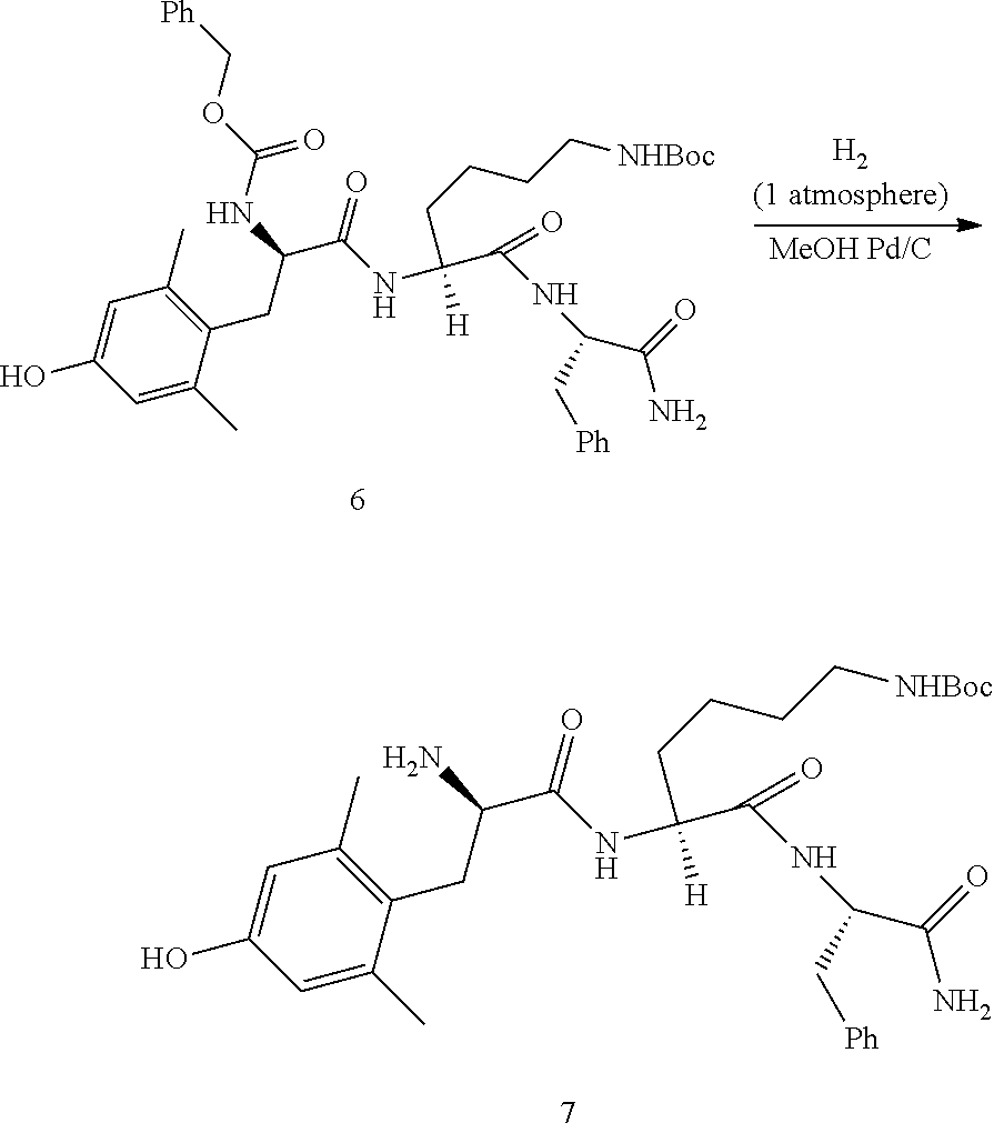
C1=C(C)C(CC(NC(OC[Ph])=O)C(NC(C(NC(C(=O)N)C[Ph])=O)(CCCC[NHBoc])[H])=O)=C(C)C=C1O.C1=C(C)C(CC(N)C(NC(C(NC(C(=O)N)C[Ph])=O)(CCCC[NHBoc])[H])=O)=C(C)C=C1O
